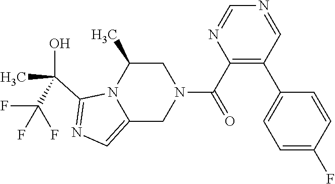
C12=CN=C(C(C)(O)C(F)(F)F)N1C(C)CN(C(C1=C(C3=CC=C(F)C=C3)C=NC=N1)=O)C2
